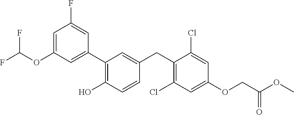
C1(C2=C(O)C=CC(CC3=C(Cl)C=C(OCC(OC)=O)C=C3Cl)=C2)=CC(OC(F)F)=CC(F)=C1
